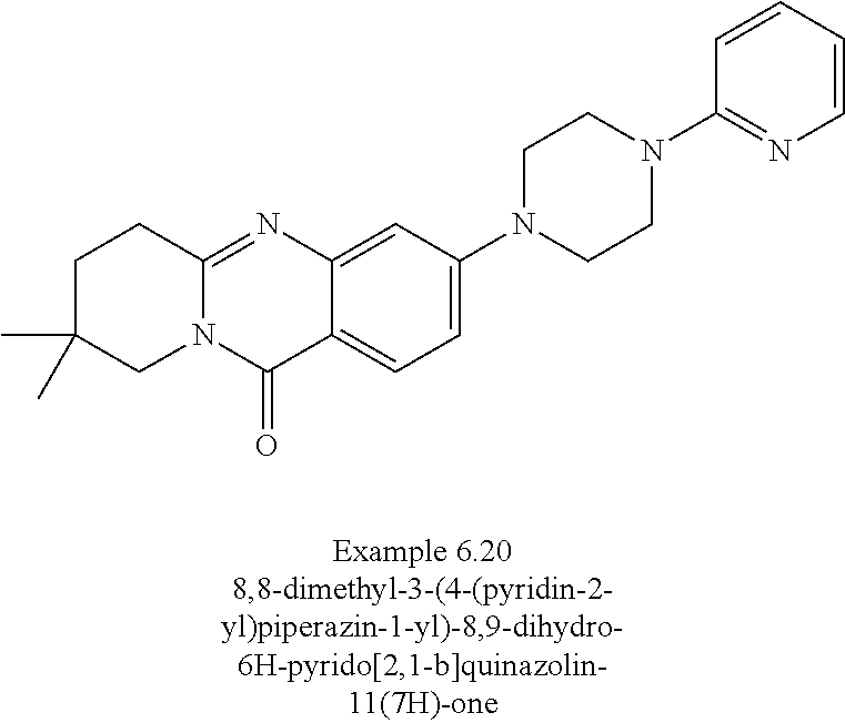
N12C(=NC3=CC(N4CCN(C5=NC=CC=C5)CC4)=CC=C3C1=O)CCC(C)(C)C2
